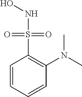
C1=CC=CC(N(C)C)=C1S(=O)(=O)NO
